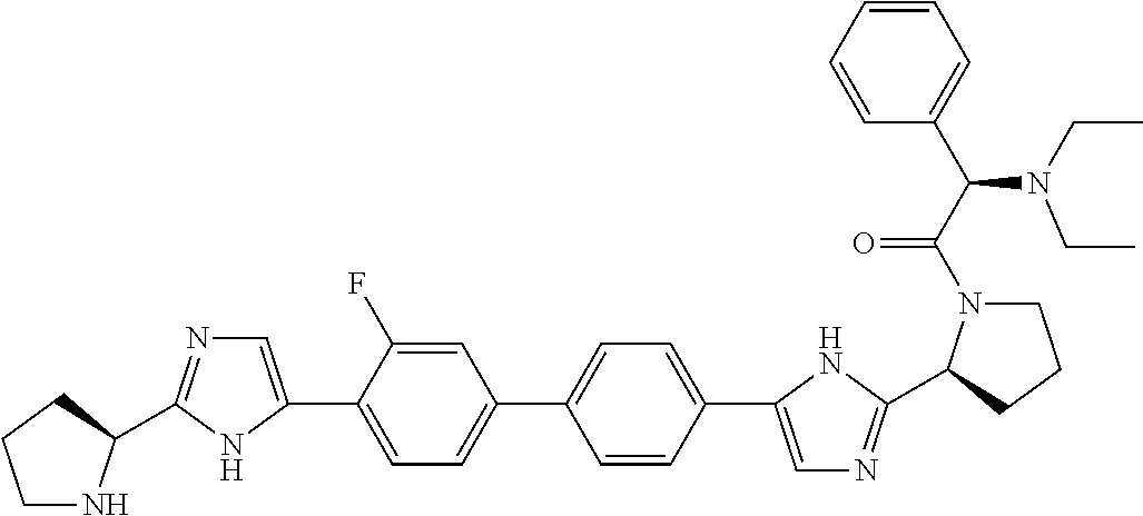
C1=C(F)C(C2=CN=C(C3NCCC3)N2)=CC=C1C1=CC=C(C2=CN=C(C3N(C(C(C4=CC=CC=C4)N(CC)CC)=O)CCC3)N2)C=C1
